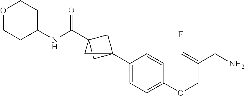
C1(C23CC(C(NC4CCOCC4)=O)(C2)C3)=CC=C(OCC(CN)=CF)C=C1
